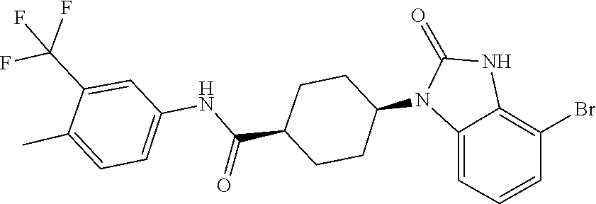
C1(=O)NC2=C(Br)C=CC=C2N1C1CCC(C(NC2=CC=C(C)C(C(F)(F)F)=C2)=O)CC1
